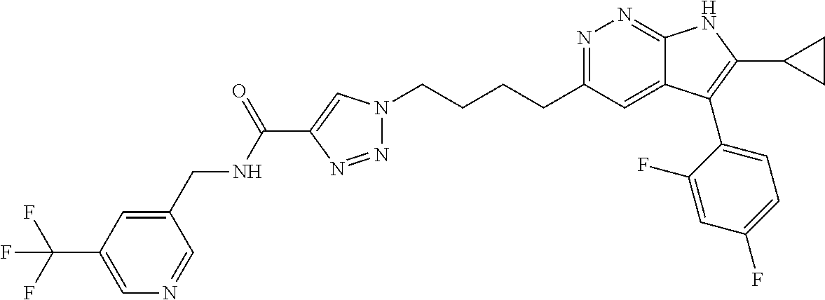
N1=C(CCCCN2N=NC(C(NCC3=CC(C(F)(F)F)=CN=C3)=O)=C2)C=C2C(=N1)NC(C1CC1)=C2C1=CC=C(F)C=C1F
